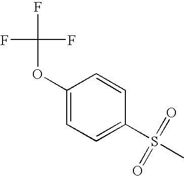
C1=CC(OC(F)(F)F)=CC=C1S(C)(=O)=O
